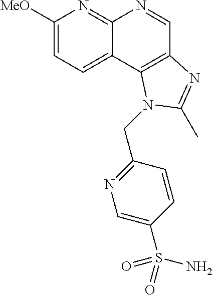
C1([MeO])=CC=C2C(=N1)N=CC1=C2N(CC2=NC=C(S(N)(=O)=O)C=C2)C(C)=N1
